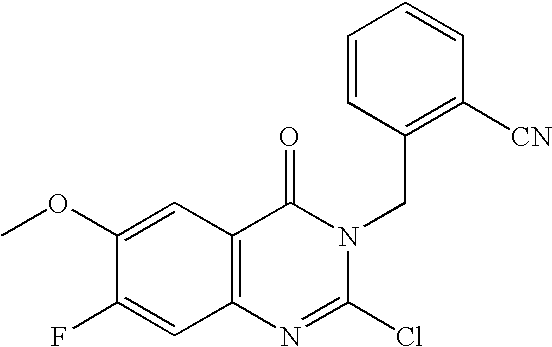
C12=C(C=C(OC)C(F)=C1)C(=O)N(CC1=C([CN])C=CC=C1)C(Cl)=N2
